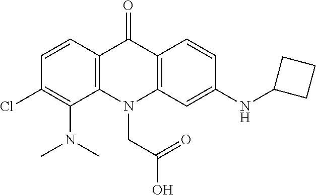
C12=C(N(CC(=O)O)C3=C(C1=O)C=CC(NC1CCC1)=C3)C(N(C)C)=C(Cl)C=C2
